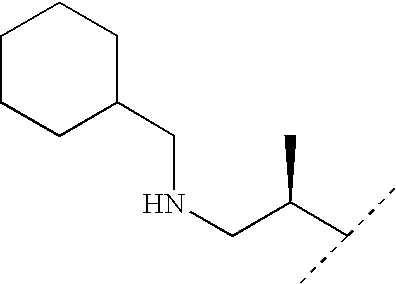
C1CCC(CNCC(C(C)C)C)CC1
